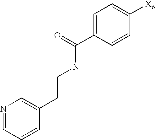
C1=CC=NC=C1CCNC(C1=CC=C([X6])C=C1)=O
